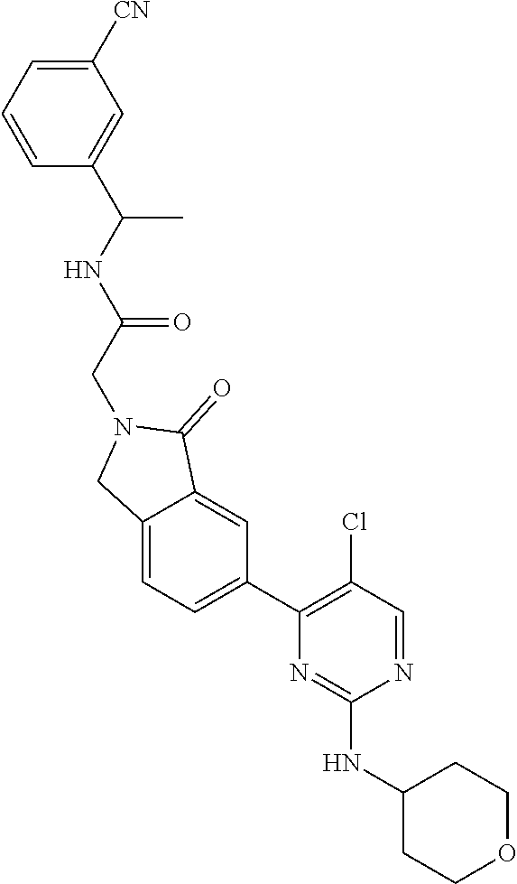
N1=CC(Cl)=C(C2=CC=C3C(=C2)C(=O)N(CC(=O)NC(C)C2=CC([CN])=CC=C2)C3)N=C1NC1CCOCC1
